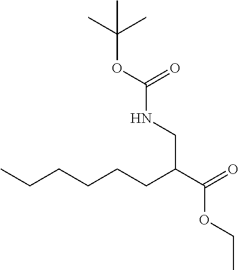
CCCCCCC(C(=O)OCC)CNC(OC(C)(C)C)=O
